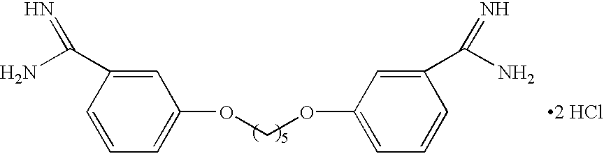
[2 HCl].C1=C(C(N)=N)C=CC=C1OCOC1=CC=CC(C(N)=N)=C1
